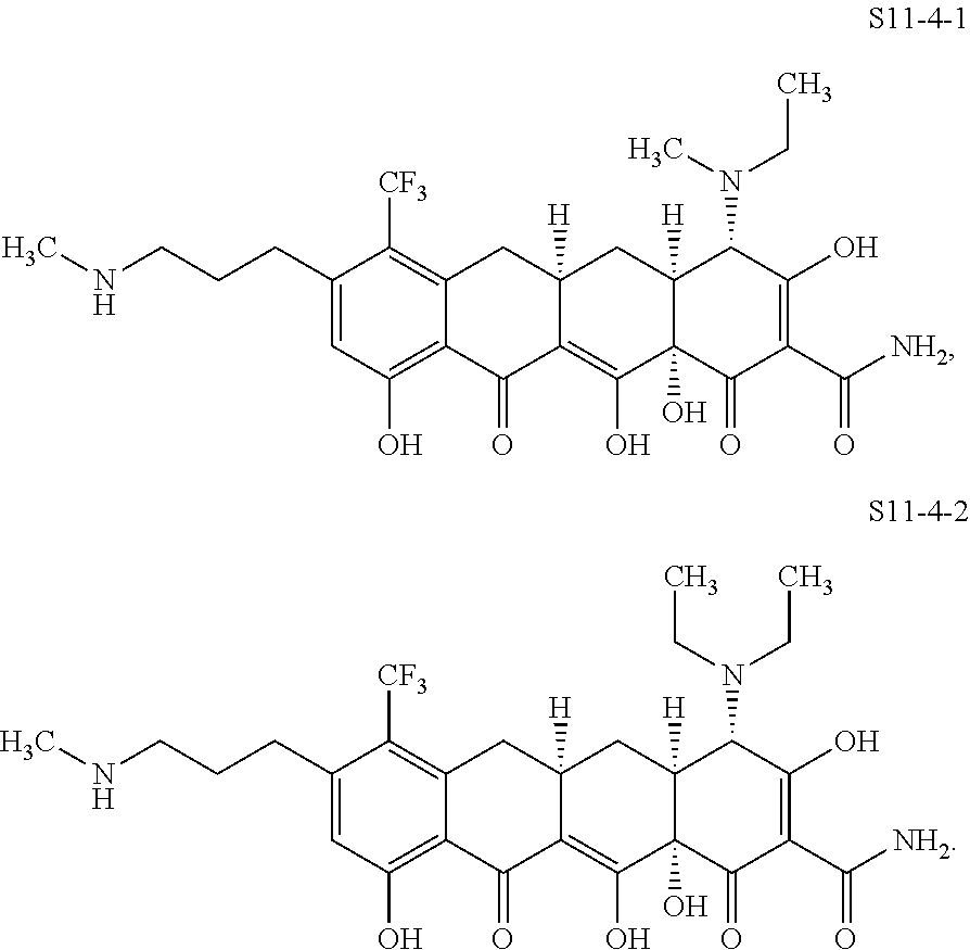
C1(CCCNC)=CC(O)=C2C(=C1[CF3])CC1([H])C(=C(O)C3(O)C([H])(C1)C(N(C)CC)C(O)=C(C([NH2])=O)C3=O)C2=O.C1(CCCNC)=CC(O)=C2C(=C1[CF3])CC1([H])C(=C(O)C3(O)C([H])(C1)C(N(CC)CC)C(O)=C(C([NH2])=O)C3=O)C2=O
